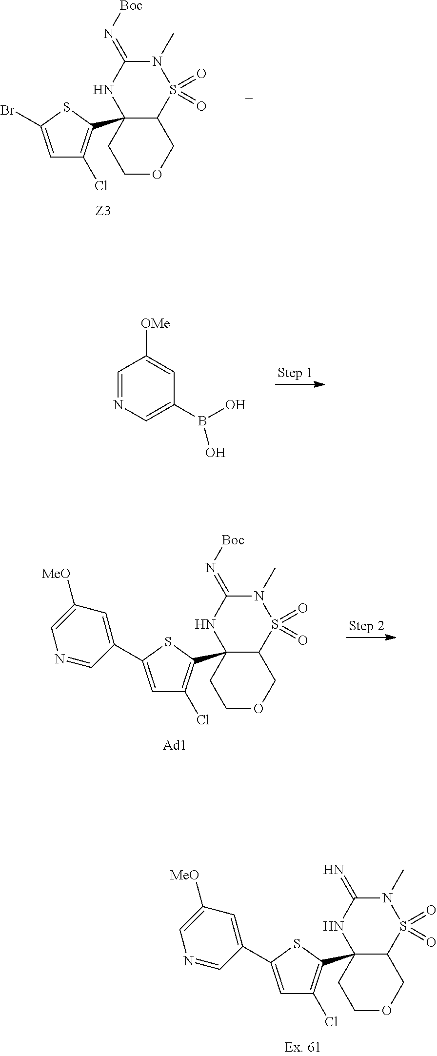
C12(C3=C(Cl)C=C(C4=CC([MeO])=CN=C4)S3)C(S(=O)(=O)N(C)C(=N)N1)COCC2.C12(C3=C(Cl)C=C(Br)S3)C(S(=O)(=O)N(C)C(=N[Boc])N1)COCC2.C1=NC=C(B(O)O)C=C1[OMe].C12(C3=C(Cl)C=C(C4=CC([MeO])=CN=C4)S3)C(S(=O)(=O)N(C)C(=N[Boc])N1)COCC2
